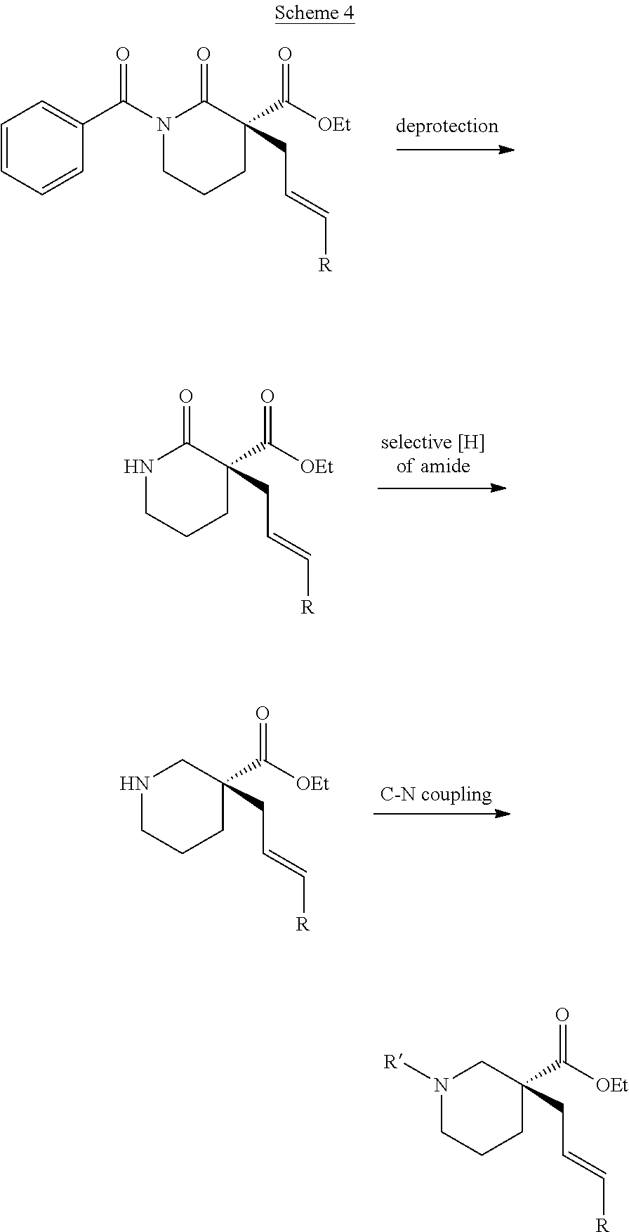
C1=CC=CC(C(N2CCCC(C([OEt])=O)(CC=C[R])C2=O)=O)=C1.N1CCCC(C([OEt])=O)(CC=C[R])C1=O.N1CCCC(C([OEt])=O)(CC=C[R])C1.N1([R])CCCC(C([OEt])=O)(CC=C[R])C1
